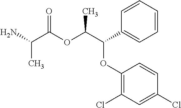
NC(C(OC(C(OC1=C(Cl)C=C(Cl)C=C1)C1=CC=CC=C1)C)=O)C
